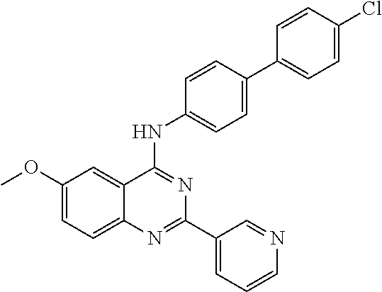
C1(OC)=CC=C2C(=C1)C(NC1=CC=C(C3=CC=C(Cl)C=C3)C=C1)=NC(C1=CC=CN=C1)=N2
